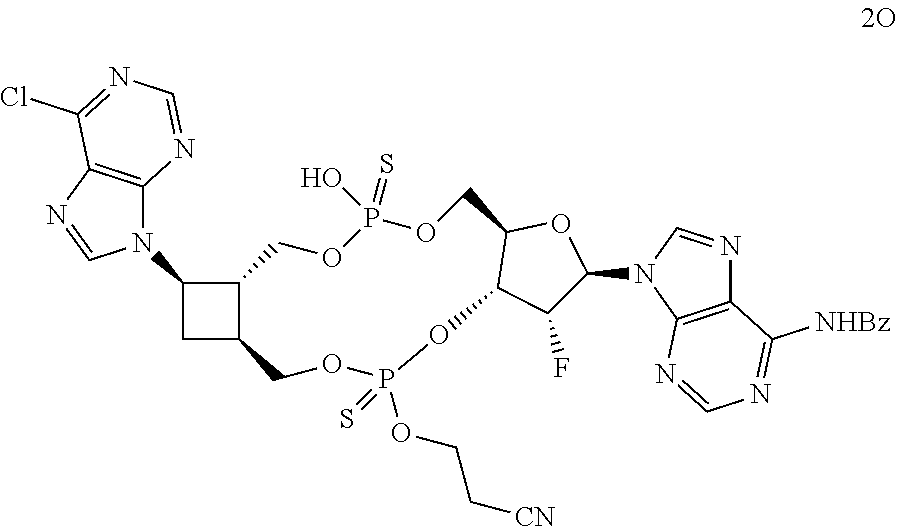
C1(N2C3=C(N=C2)C(Cl)=NC=N3)CC2C1COP(=S)(O)OCC1C(OP(=S)(OCC[CN])OC2)C(F)C(N2C3=C(N=C2)C([NHBz])=NC=N3)O1
